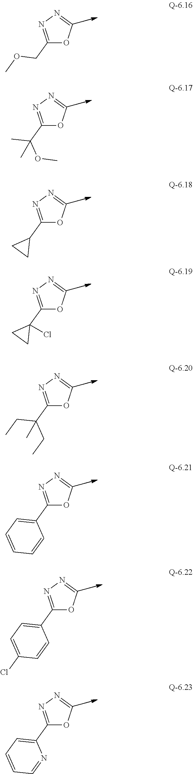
C1(COC)=NN=CO1.C1(C(C)(OC)C)=NN=CO1.C1(C2CC2)=NN=CO1.C1(C2(Cl)CC2)=NN=CO1.C1(C(CC)(CC)C)=NN=CO1.C1(C2=CC=CC=C2)=NN=CO1.C1(C2=CC=C(Cl)C=C2)=NN=CO1.C1(C2=CC=CC=N2)=NN=CO1
